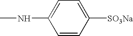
CNC1=CC=C([SO3Na])C=C1
